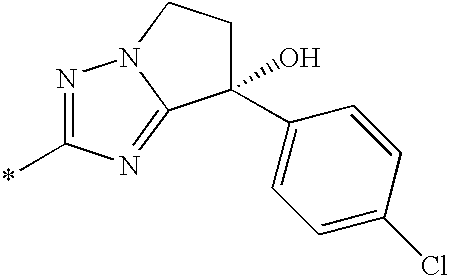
C1(O)(C2=CC=C(Cl)C=C2)CCN2C1=NC(*)=N2
